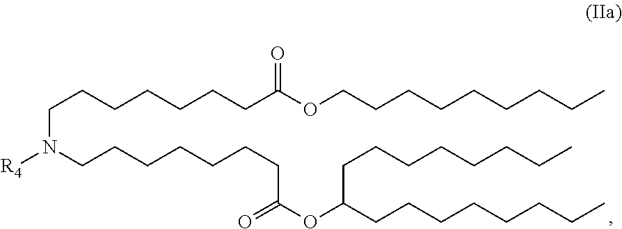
[R4]N(CCCCCCCC(OC(CCCCCCCC)CCCCCCCC)=O)CCCCCCCC(OCCCCCCCCC)=O
